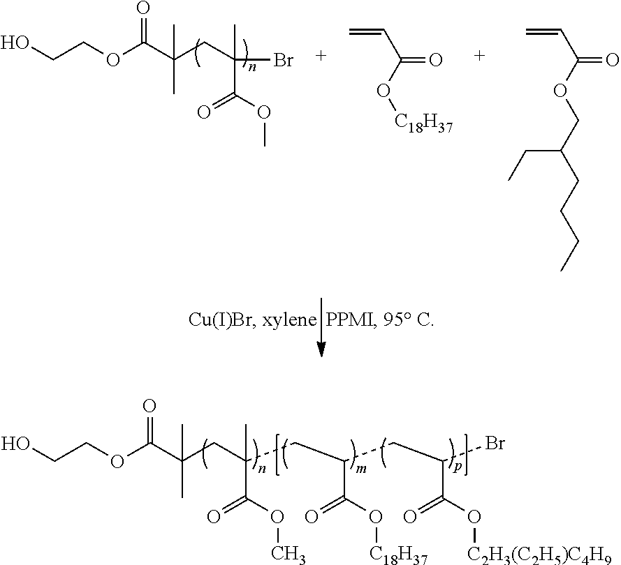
O(C(C(CC(Br)(C)C(OC)=O)(C)C)=O)CCO.C(C(O[C18H37])=O)=C.C(C(OCC(CCCC)CC)=O)=C.O(C(C(CC(C)(C(OC)=O)CC(C(O[C18H37])=O)CC(C(O[C2H3(C2H5)C4H9])=O)Br)(C)C)=O)CCO
